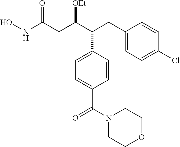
C1=CC(C(C(CC(NO)=O)[OEt])CC2=CC=C(Cl)C=C2)=CC=C1C(N1CCOCC1)=O
